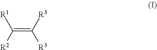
C(=C([R3])[R3])([R2])[R1]
